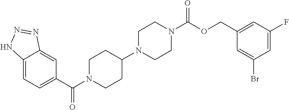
C12=CC=C(C(N3CCC(N4CCN(C(OCC5=CC(F)=CC(Br)=C5)=O)CC4)CC3)=O)C=C1N=NN2
